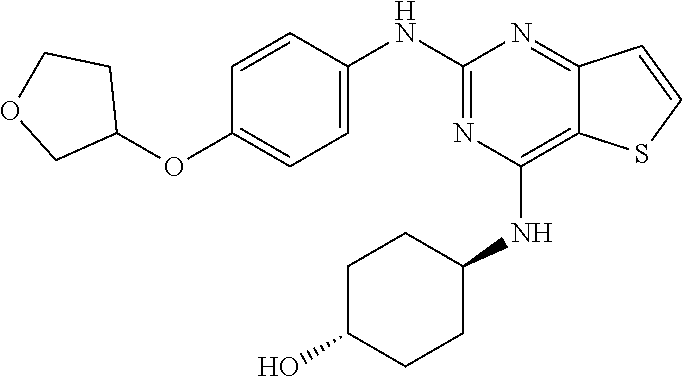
C1(OC2CCOC2)=CC=C(NC2=NC(NC3CCC(O)CC3)=C3C(=N2)C=CS3)C=C1
